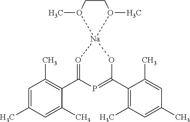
C1=C(C)C=C(C)C(C2=O[Na]3(OC(C4=C(C)C=C(C)C=C4C)=P2)O(C)CCO3C)=C1C
